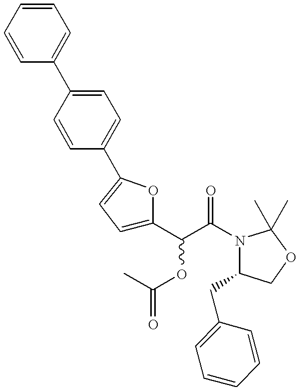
C1=CC(C2=CC=C(C3=CC=C(C(C(N4C(CC5=CC=CC=C5)COC4(C)C)=O)OC(C)=O)O3)C=C2)=CC=C1
